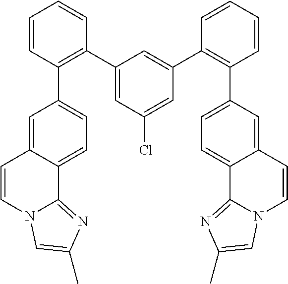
C1(C2=C(C3=CC=C4C(=C3)C=CN3C4=NC(C)=C3)C=CC=C2)=CC(Cl)=CC(C2=C(C3=CC=C4C(=C3)C=CN3C4=NC(C)=C3)C=CC=C2)=C1
